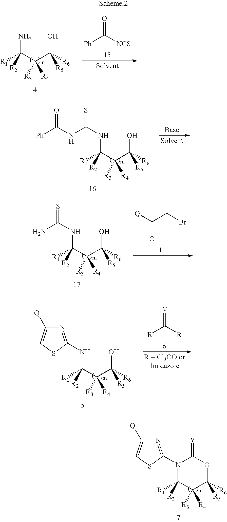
[R1]C(C(C([R6])(O)[R5])([R4])[R3])(N)[R2].[Ph]C([NCS])=O.[R1]C(C(C([R6])(O)[R5])([R4])[R3])(NC(NC([Ph])=O)=S)[R2].[R1]C(C(C([R6])(O)[R5])([R4])[R3])(NC(N)=S)[R2].[Q]C(CBr)=O.[R]C([R])=[V].N1=C(NC([R1])(C(C([R6])(O)[R5])([R4])[R3])[R2])SC=C1[Q].N1=C(N2C([R1])([R2])C([R4])([R3])C([R6])([R5])OC2=[V])SC=C1[Q]
